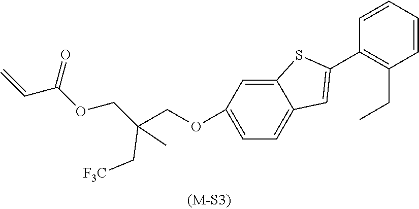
C1=C(OCC(COC(C=C)=O)(C[F3C])C)C=C2C(=C1)C=C(C1=C(CC)C=CC=C1)S2
